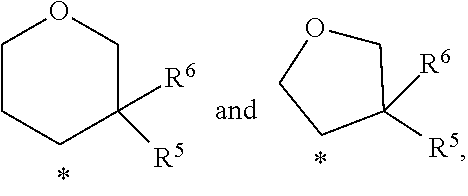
C1CCC([R5])([R6])CO1.C1OCCC1([R5])[R6]
